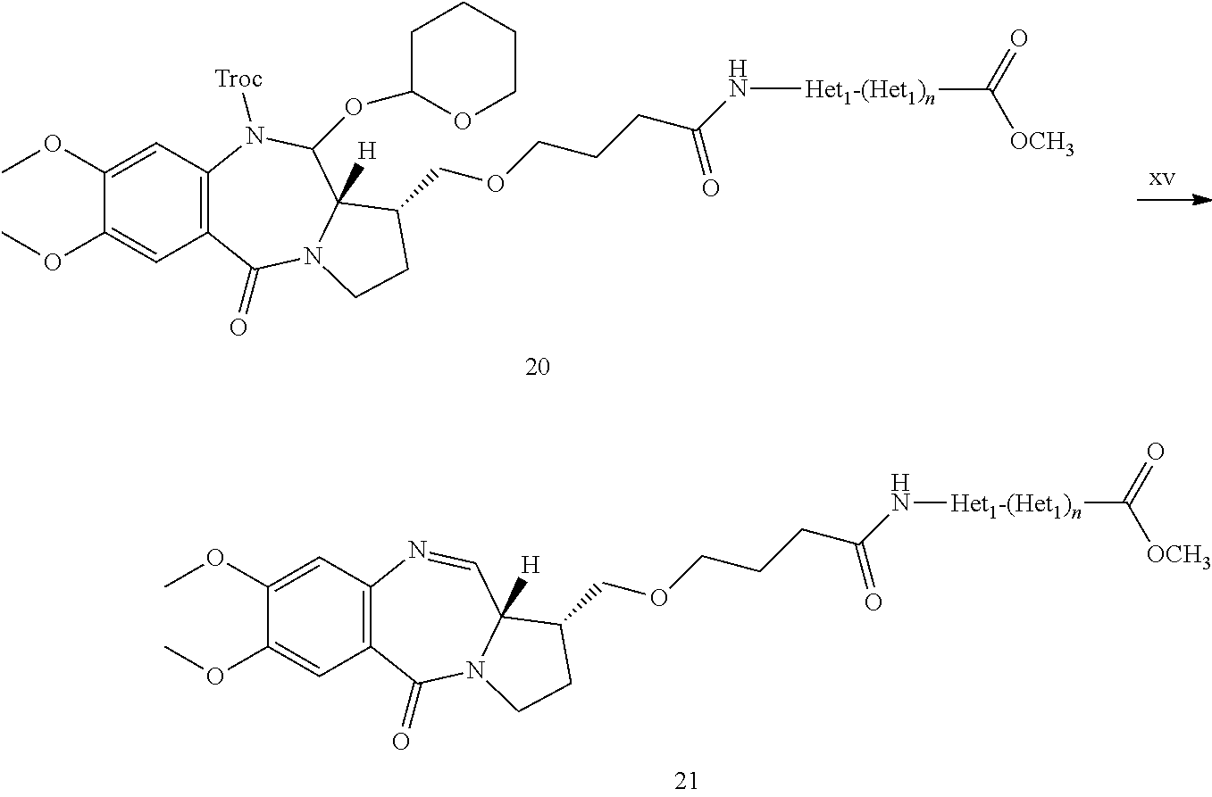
C1(OC)=CC2=C(C=C1OC)C(=O)N1C([H])(C(COCCCC(N[Het1-(Het1)n]C([OCH3])=O)=O)CC1)C=N2.C1(OC)=CC2=C(C=C1OC)C(=O)N1C([H])(C(COCCCC(N[Het1-(Het1)n]C([OCH3])=O)=O)CC1)C(OC1OCCCC1)N2[Troc]
